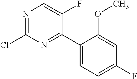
C1(C2=NC(Cl)=NC=C2F)=CC=C(F)C=C1OC
